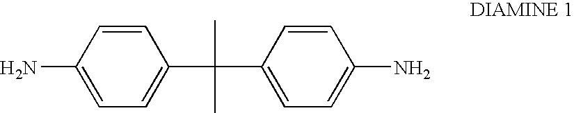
C1=CC(N)=CC=C1C(C)(C)C1=CC=C(N)C=C1
